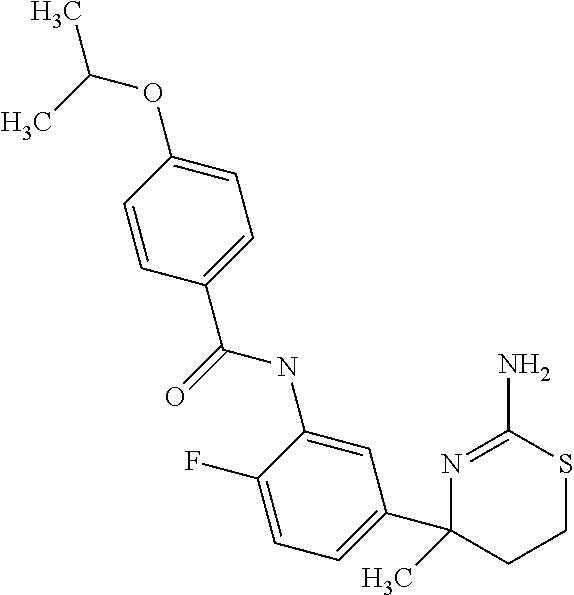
N1=C(N)SCCC1(C1=CC=C(F)C(NC(=O)C2=CC=C(OC(C)C)C=C2)=C1)C
